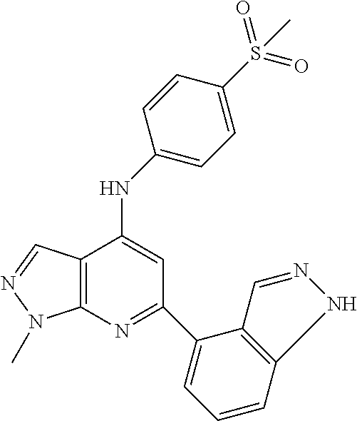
C12=C(N=C(C3=CC=CC4=C3C=NN4)C=C1NC1=CC=C(S(=O)(=O)C)C=C1)N(C)N=C2
